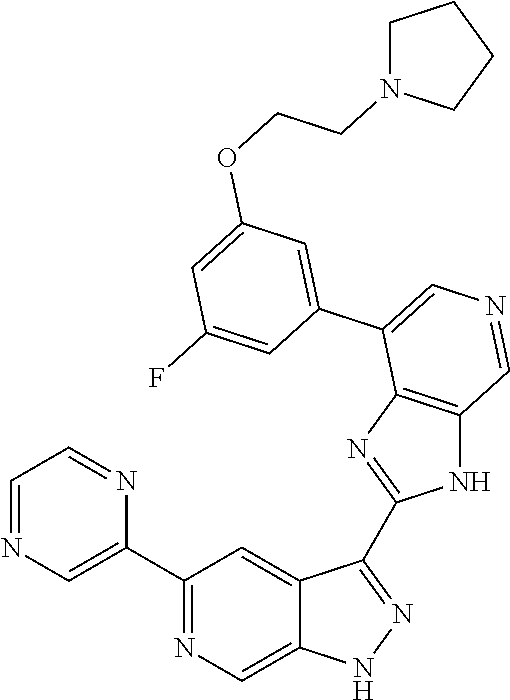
C1(C2=CN=CC=N2)=NC=C2C(=C1)C(C1=NC3=C(N1)C=NC=C3C1=CC(OCCN3CCCC3)=CC(F)=C1)=NN2
